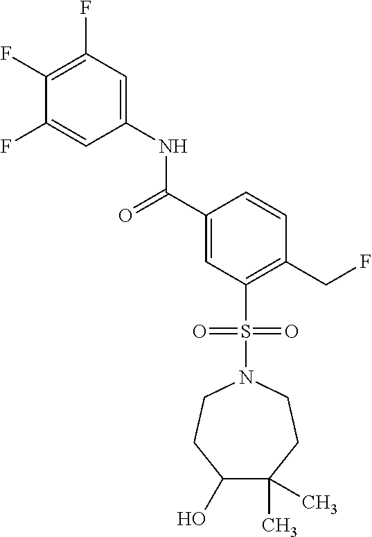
C1(F)=C(F)C=C(NC(C2=CC(S(N3CCC(O)C(C)(C)CC3)(=O)=O)=C(CF)C=C2)=O)C=C1F
